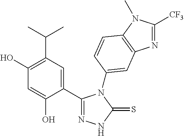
C1(C2=CC(C(C)C)=C(O)C=C2O)=NNC(=S)N1C1=CC2=C(N(C)C([CF3])=N2)C=C1
